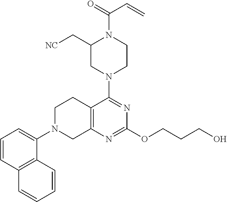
C12=C(N=C(OCCCO)N=C1N1CCN(C(=O)C=C)C(C[NC])C1)CN(C1=CC=CC3=C1C=CC=C3)CC2
